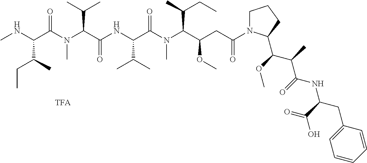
CNC(C(N(C(C(NC(C(N(C(C(CC(N1CCCC1C(C(C(NC(CC1=CC=CC=C1)C(=O)O)=O)C)OC)=O)OC)C(C)CC)C)=O)C(C)C)=O)C(C)C)C)=O)C(C)CC
